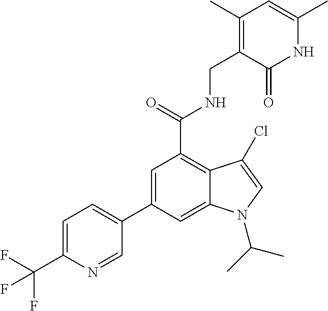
N1C(C)=CC(C)=C(CNC(C2=C3C(=CC(C4=CC=C(C(F)(F)F)N=C4)=C2)N(C(C)C)C=C3Cl)=O)C1=O
